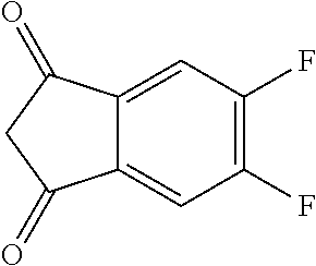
C12=CC(F)=C(F)C=C1C(=O)CC2=O
